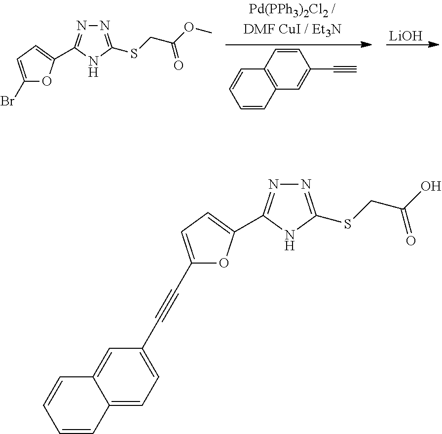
[LiOH].C1=CC2=C(C=C1C#C)C=CC=C2.C1(Br)=CC=C(C2=NN=C(SCC(OC)=O)N2)O1.C1(C#CC2=CC=C3C(=C2)C=CC=C3)=CC=C(C2=NN=C(SCC(O)=O)N2)O1
